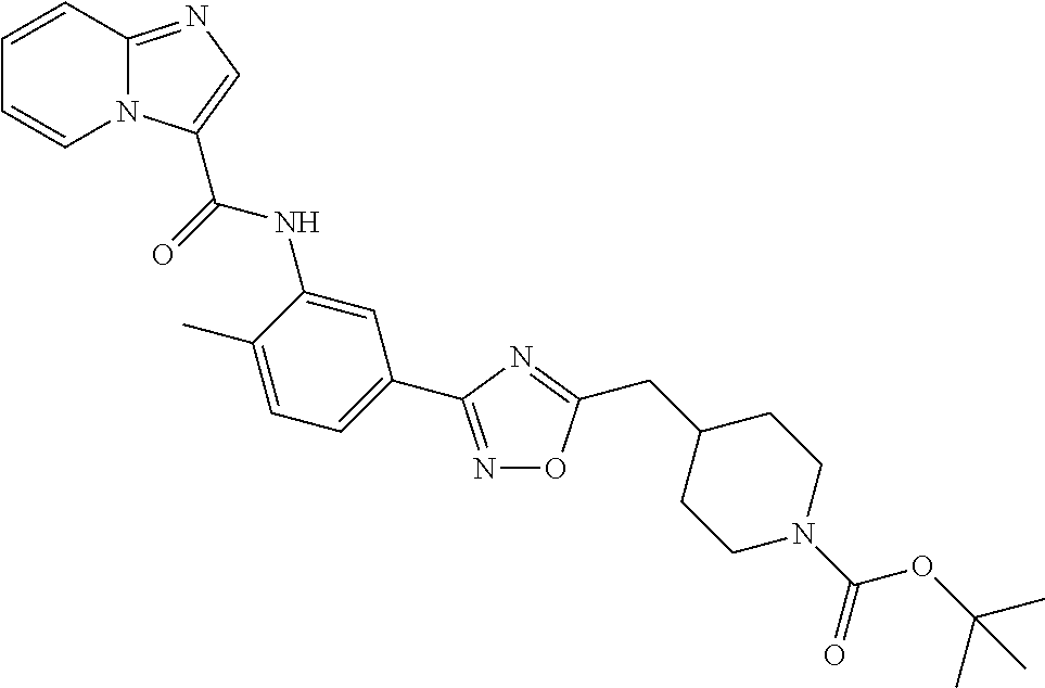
C1=CC2=NC=C(C(=O)NC3=CC(C4=NOC(CC5CCN(C(=O)OC(C)(C)C)CC5)=N4)=CC=C3C)N2C=C1
